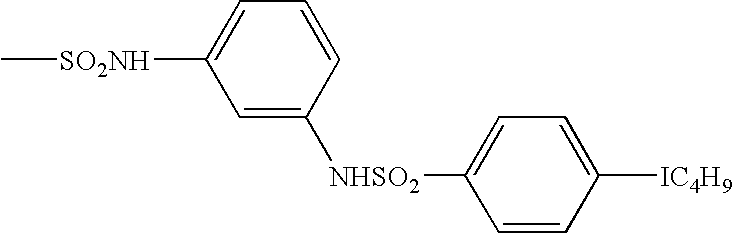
C[SO2NH]C1=CC=CC([NHSO2]C2=CC=C([IC4H9])C=C2)=C1
